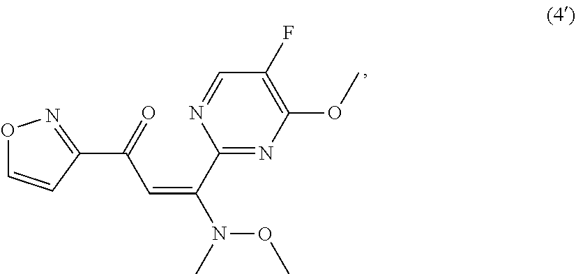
N1=C(C(=CC(C2=NOC=C2)=O)N(OC)C)N=CC(F)=C1OC
